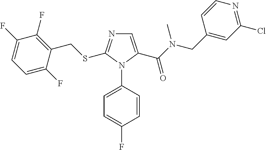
C1=C(C(N(CC2=CC(Cl)=NC=C2)C)=O)N(C2=CC=C(F)C=C2)C(SCC2=C(F)C(F)=CC=C2F)=N1
